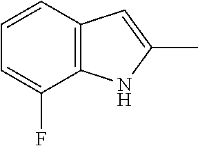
C12=C(C=CC=C1F)C=C(C)N2
